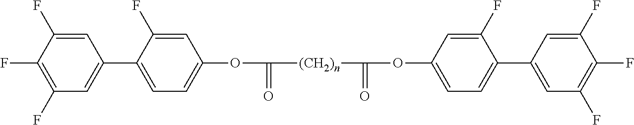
C1=C(F)C(F)=C(F)C=C1C1=CC=C(OC(=O)[(CH2)n]C(=O)OC2=CC=C(C3=CC(F)=C(F)C(F)=C3)C(F)=C2)C=C1F
